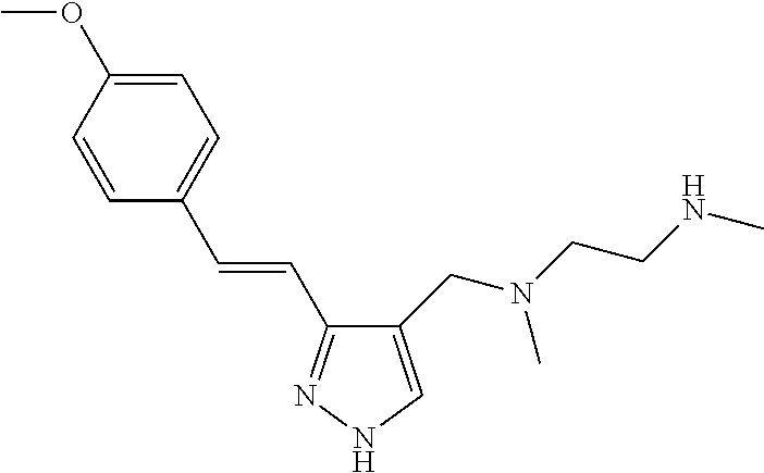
C1(CN(CCNC)C)=CNN=C1C=CC1=CC=C(OC)C=C1
